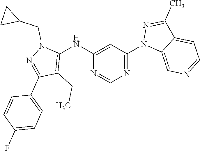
N1=C(N2C3=CN=CC=C3C(C)=N2)C=C(NC2=C(CC)C(C3=CC=C(F)C=C3)=NN2CC2CC2)N=C1
